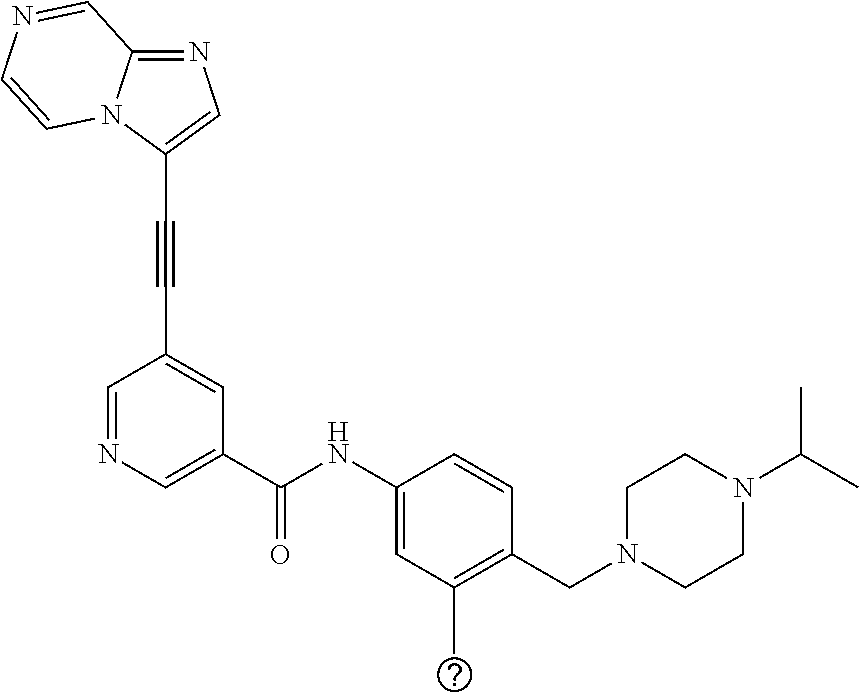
N1=CC2=NC=C(C#CC3=CC(C(NC4=CC(C)=C(CN5CCN(C(C)C)CC5)C=C4)=O)=CN=C3)N2C=C1
